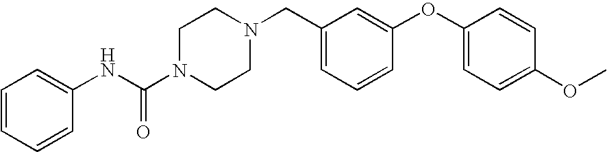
C1=CC=CC(NC(N2CCN(CC3=CC=CC(OC4=CC=C(OC)C=C4)=C3)CC2)=O)=C1
